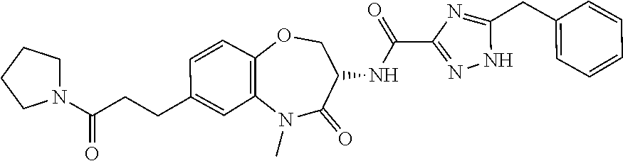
N1(C)C2=C(C=CC(CCC(N3CCCC3)=O)=C2)OCC(NC(C2=NNC(CC3=CC=CC=C3)=N2)=O)C1=O
